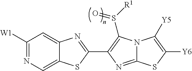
C1([W1])=NC=C2C(=C1)N=C(C1=C(S([R1])=O)N3C(=N1)SC([Y6])=C3[Y5])S2
